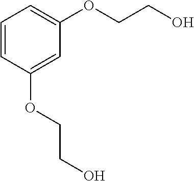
C1=CC(OCCO)=CC(OCCO)=C1
